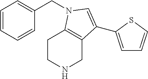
C(C1=CC=CC=C1)N1C2=C(CNCC2)C(C2=CC=CS2)=C1
